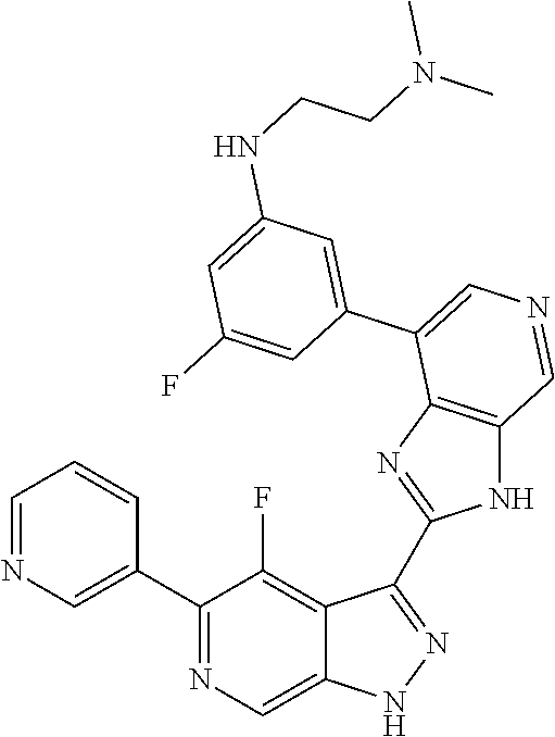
C1(C2=CN=CC=C2)=NC=C2C(=C1F)C(C1=NC3=C(N1)C=NC=C3C1=CC(NCCN(C)C)=CC(F)=C1)=NN2
